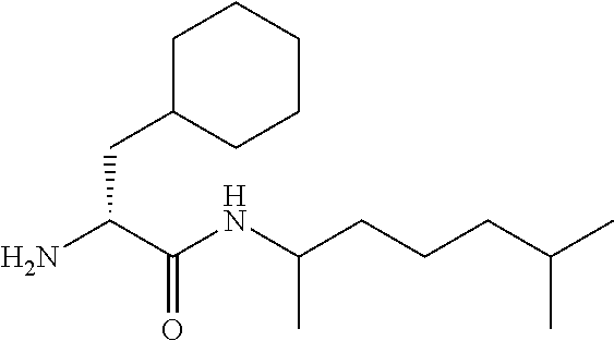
C1C(CC(N)C(NC(CCCC(C)C)C)=O)CCCC1
